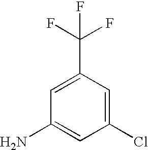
C1(C(F)(F)F)=CC(N)=CC(Cl)=C1
